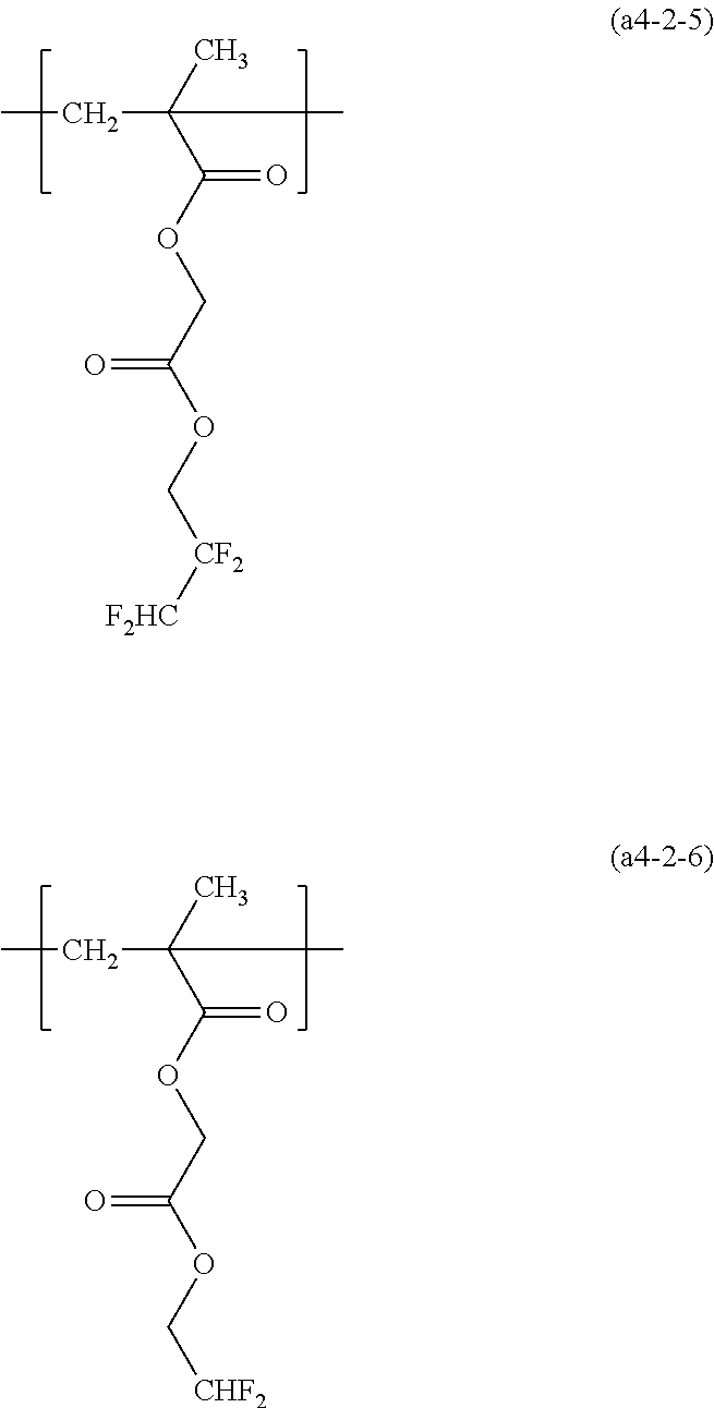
CCC(C)(C(OCC(OC[CF2][F2HC])=O)=O)C.CCC(C)(C(OCC(OC[CHF2])=O)=O)C
